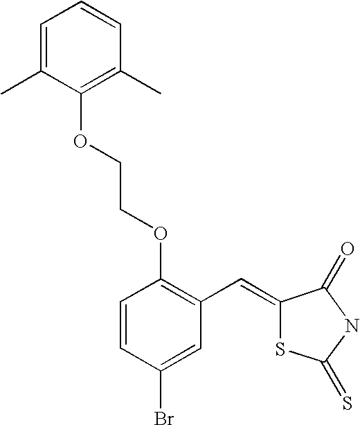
C1=C(C)C(OCCOC2=C(C=C3SC(=S)NC3=O)C=C(Br)C=C2)=C(C)C=C1
